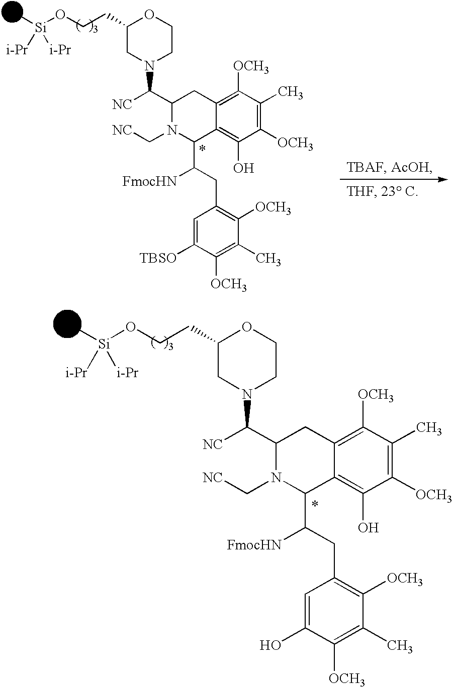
C1([OCH3])=C(C)C([OCH3])=C(CC(C2C3=C(O)C([OCH3])=C(C)C([OCH3])=C3CC(C([NC])N3CCOC(CCO[Si](C)([i-Pr])[i-Pr])C3)N2C[NC])[FmocHN])C=C1O.C1([OCH3])=C(C)C([OCH3])=C(CC(C2C3=C(O)C([OCH3])=C(C)C([OCH3])=C3CC(C([NC])N3CCOC(CCO[Si](C)([i-Pr])[i-Pr])C3)N2C[NC])[FmocHN])C=C1[TBSO]
